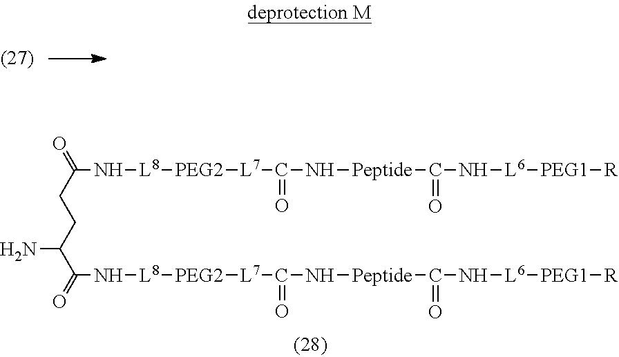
O=C(CCC(N)C(=O)N[L8][PEG2][L7]C(=O)N[Peptide]C(=O)N[L6][PEG1][R])N[L8][PEG2][L7]C(=O)N[Peptide]C(=O)N[L6][PEG1][R]
